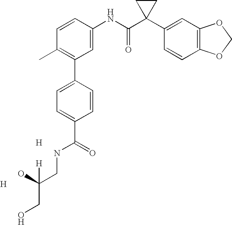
C1=CC(NC(C2(C3=CC4=C(C=C3)OCO4)CC2)=O)=CC(C2=CC=C(C(=O)NCC(O)(CO)[H])C=C2)=C1C.[H].[H]
